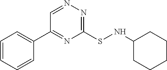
C1=CC=CC(C2=NC(SNC3CCCCC3)=NN=C2)=C1
